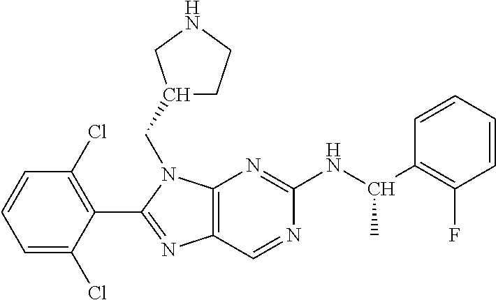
C1=C(Cl)C(C2=NC3=C(N2CC2CCNC2)N=C(NC(C2=C(F)C=CC=C2)C)N=C3)=C(Cl)C=C1
